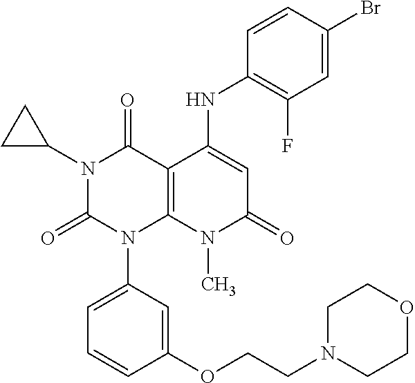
C1(NC2=CC(=O)N(C)C3=C2C(=O)N(C2CC2)C(=O)N3C2=CC=CC(OCCN3CCOCC3)=C2)=C(F)C=C(Br)C=C1
